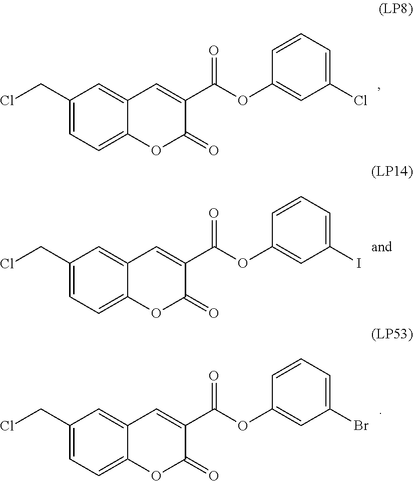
C1(CCl)=CC=C2C(=C1)C=C(C(OC1=CC(Cl)=CC=C1)=O)C(=O)O2.C1(CCl)=CC=C2C(=C1)C=C(C(OC1=CC(I)=CC=C1)=O)C(=O)O2.C1(CCl)=CC=C2C(=C1)C=C(C(OC1=CC(Br)=CC=C1)=O)C(=O)O2
